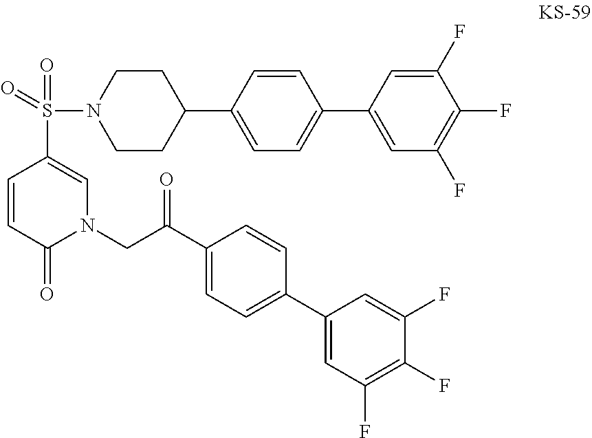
C1CN(S(=O)(=O)C2=CN(CC(C3=CC=C(C4=CC(F)=C(F)C(F)=C4)C=C3)=O)C(=O)C=C2)CCC1C1=CC=C(C2=CC(F)=C(F)C(F)=C2)C=C1
